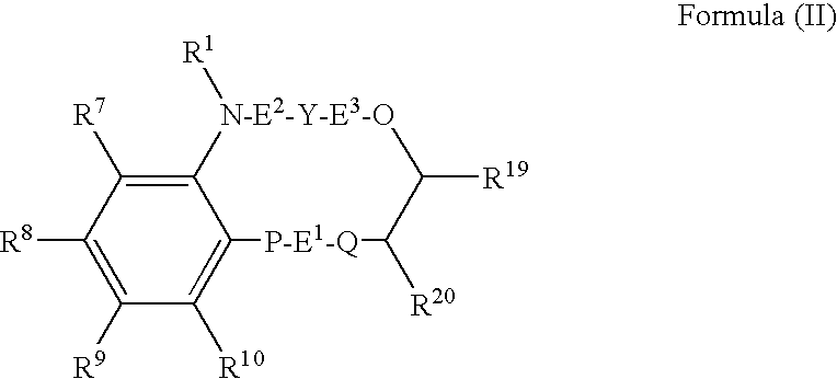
C12=C([R7])C([R8])=C([R9])C([R10])=C1[P-E1-Q]C([R20])C([R19])[N-E2-Y-E3-O]2[R1]
